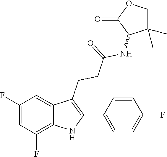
C1(=O)C(NC(CCC2=C(C3=CC=C(F)C=C3)NC3=C(F)C=C(F)C=C23)=O)C(C)(C)CO1
